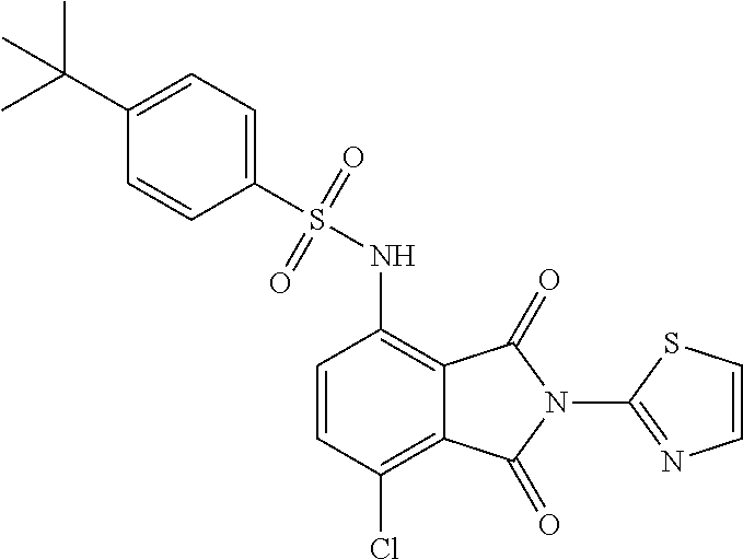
C1=CC(Cl)=C2C(=C1NS(C1=CC=C(C(C)(C)C)C=C1)(=O)=O)C(=O)N(C1=NC=CS1)C2=O
